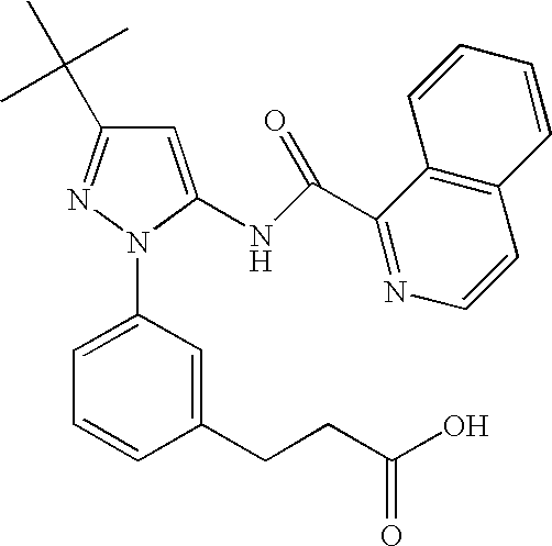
C1=C(NC(C2=NC=CC3=C2C=CC=C3)=O)N(C2=CC=CC(CCC(O)=O)=C2)N=C1C(C)(C)C
